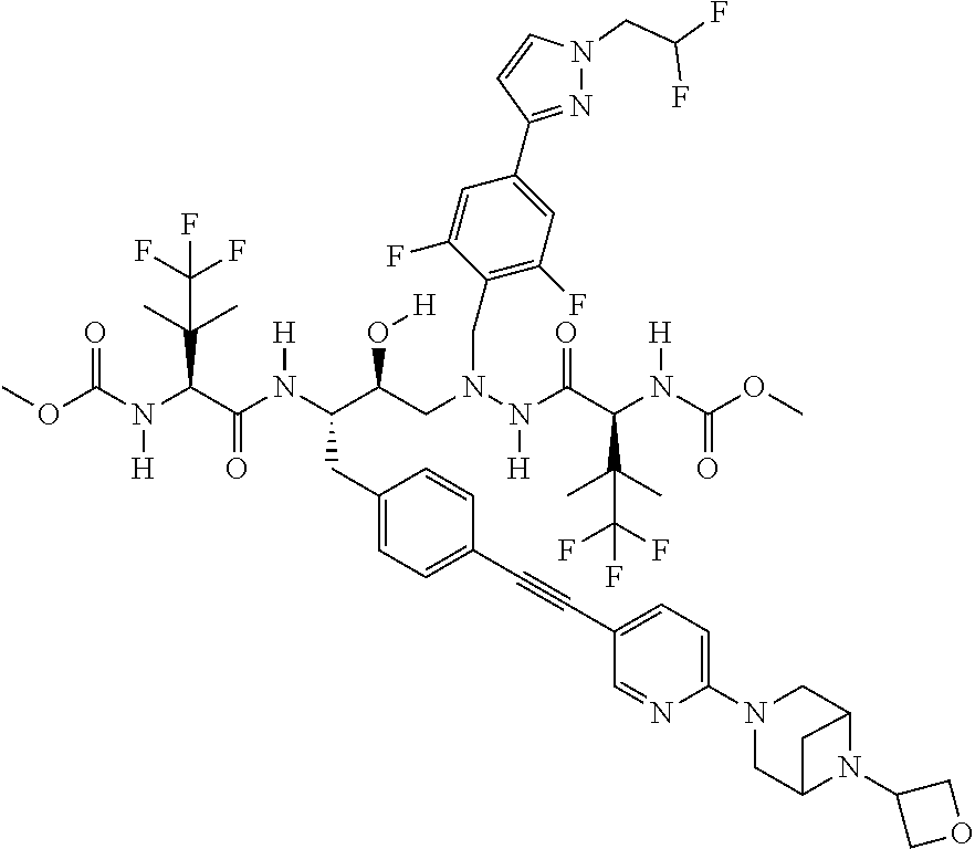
COC(N(C(C(N(C(C(CN(N(C(C(N(C(OC)=O)[H])C(C)(C)C(F)(F)F)=O)[H])CC1=C(F)C=C(C2=NN(CC(F)F)C=C2)C=C1F)O[H])CC1=CC=C(C#CC2=CC=C(N3CC4N(C5COC5)C(C3)C4)N=C2)C=C1)[H])=O)C(C)(C)C(F)(F)F)[H])=O
